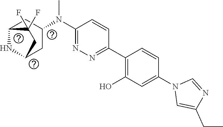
C1(N(C2CC3NC(C2)CC3(F)F)C)=NN=C(C2=C(O)C=C(N3C=C(CC)N=C3)C=C2)C=C1
